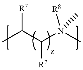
CC(C(N(C)([R8])C)[R7])[R7]
